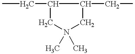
C1(CC)CN(C)(C)CC1CC
